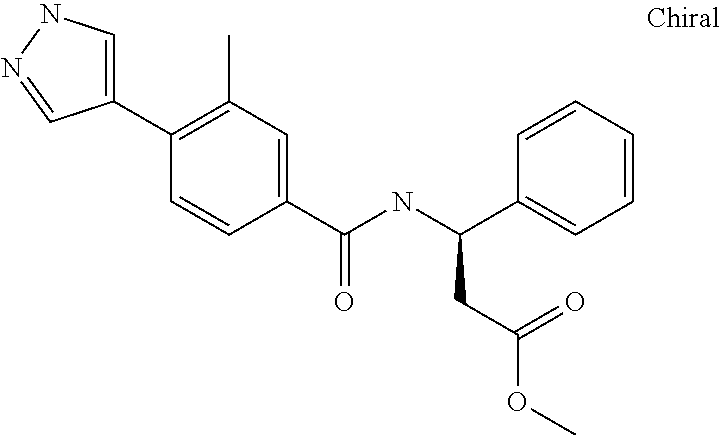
C1=C(C2=C(C)C=C(C(NC(C3=CC=CC=C3)CC(OC)=O)=O)C=C2)C=NN1
